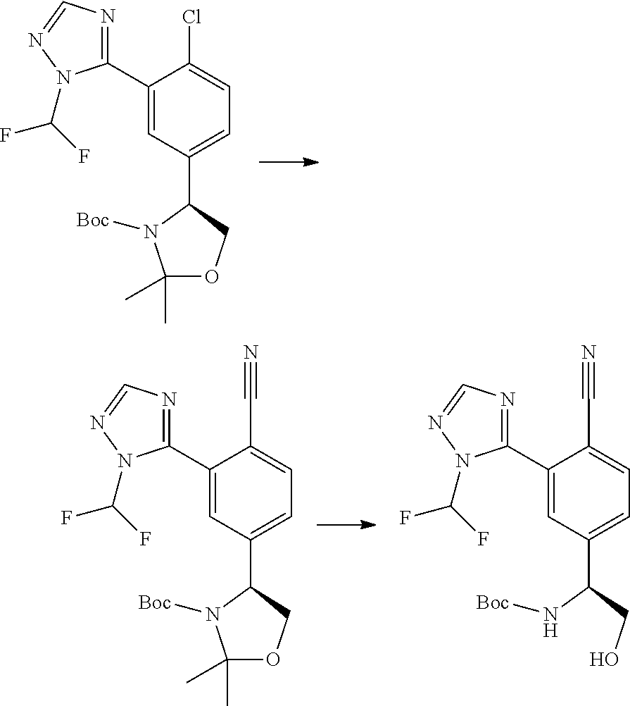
C1(C2=CC(C3N([Boc])C(C)(C)OC3)=CC=C2Cl)=NC=NN1C(F)F.C1(C2=CC(C3N([Boc])C(C)(C)OC3)=CC=C2C#N)=NC=NN1C(F)F.C1(C2=CC(C(N[Boc])CO)=CC=C2C#N)=NC=NN1C(F)F
